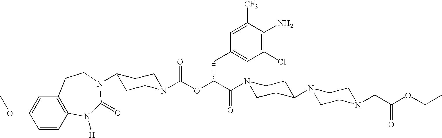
C1=CC2=C(C=C1OC)CCN(C1CCN(C(OC(CC3=CC(Cl)=C(N)C([CF3])=C3)C(=O)N3CCC(N4CCN(CC(OCC)=O)CC4)CC3)=O)CC1)C(=O)N2[H]
